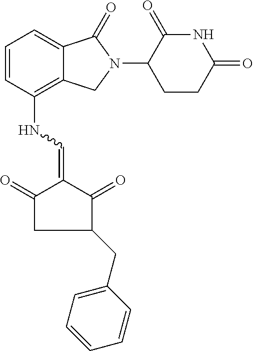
C1=CC(NC=C2C(=O)CC(CC3=CC=CC=C3)C2=O)=C2C(=C1)C(=O)N(C1CCC(=O)NC1=O)C2
